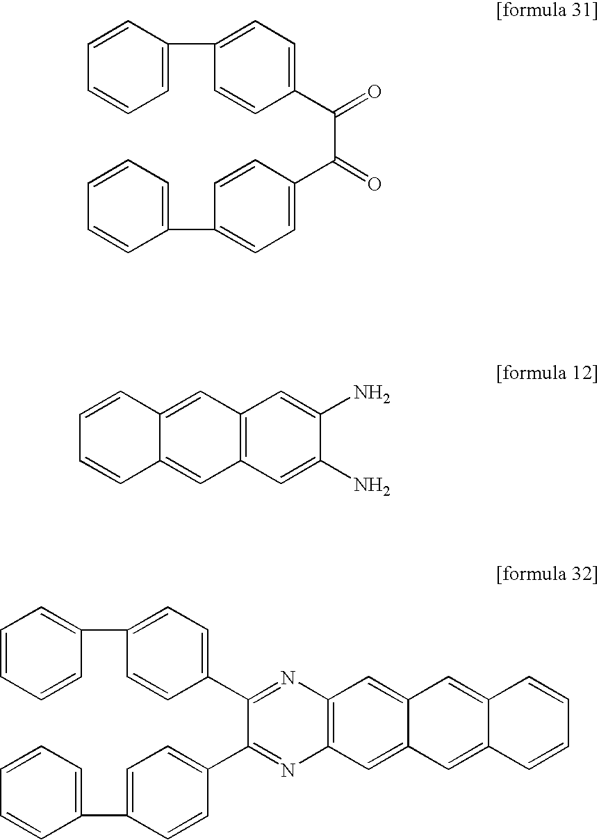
C1(C(C(C2=CC=C(C3=CC=CC=C3)C=C2)=O)=O)=CC=C(C2=CC=CC=C2)C=C1.C12=C(C=C(N)C(N)=C1)C=C1C(=C2)C=CC=C1.C1(C2=NC3=C(N=C2C2=CC=C(C4=CC=CC=C4)C=C2)C=C2C(=C3)C=C3C(=C2)C=CC=C3)=CC=C(C2=CC=CC=C2)C=C1
